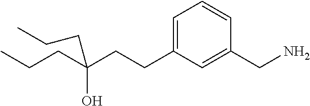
CCCC(CCC1=CC=CC(CN)=C1)(O)CCC
